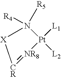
N1([R4])([R5])[Pt]([L1])([L2])[NR8]=[CR][X]1
